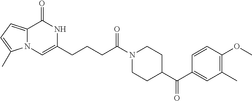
N12C(=CC=C1C)C(=O)NC(CCCC(N1CCC(C(C3=CC(C)=C(OC)C=C3)=O)CC1)=O)=C2
